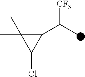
C1(C(C)[CF3])C(C)(C)C1Cl
